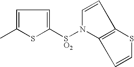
C1=C(C)SC([SO2]N2C3=C(C=C2)SC=C3)=C1
